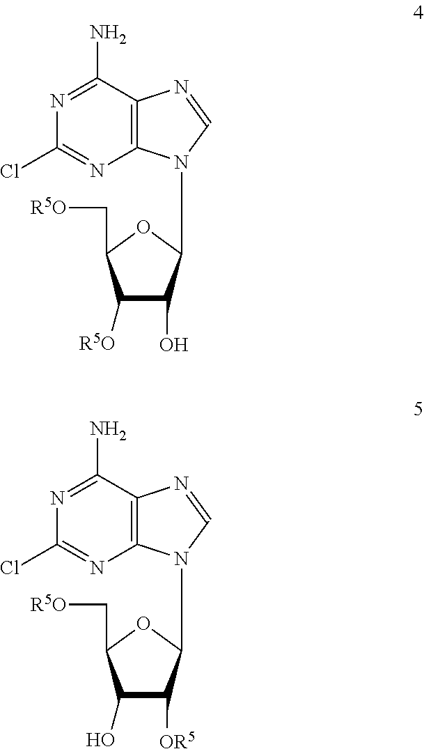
C12=C(C(N)=NC(Cl)=N1)N=CN2C1C(O)C([R5O])C(C[R5O])O1.C12=C(C(N)=NC(Cl)=N1)N=CN2C1C([OR5])C(O)C(C[R5O])O1
